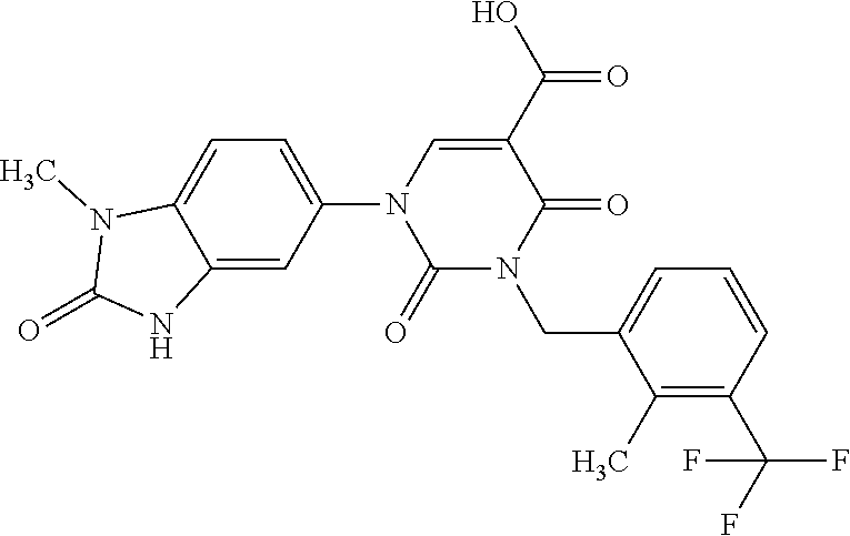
C1=C(N2C(=O)N(CC3=CC=CC(C(F)(F)F)=C3C)C(=O)C(C(O)=O)=C2)C=C2C(=C1)N(C)C(=O)N2
